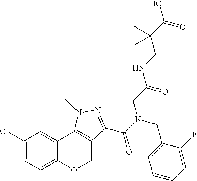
C1(Cl)=CC=C2C(=C1)C1=C(CO2)C(C(N(CC2=CC=CC=C2F)CC(=O)NCC(C)(C(O)=O)C)=O)=NN1C
